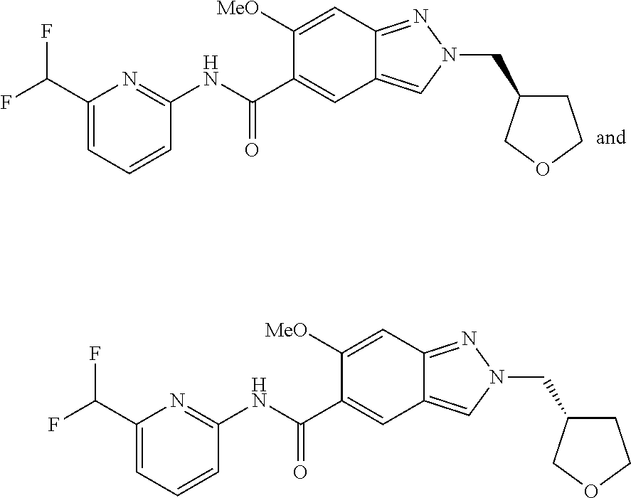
C1([MeO])=CC2=NN(CC3CCOC3)C=C2C=C1C(NC1=NC(C(F)F)=CC=C1)=O.C1([MeO])=CC2=NN(CC3CCOC3)C=C2C=C1C(NC1=NC(C(F)F)=CC=C1)=O
